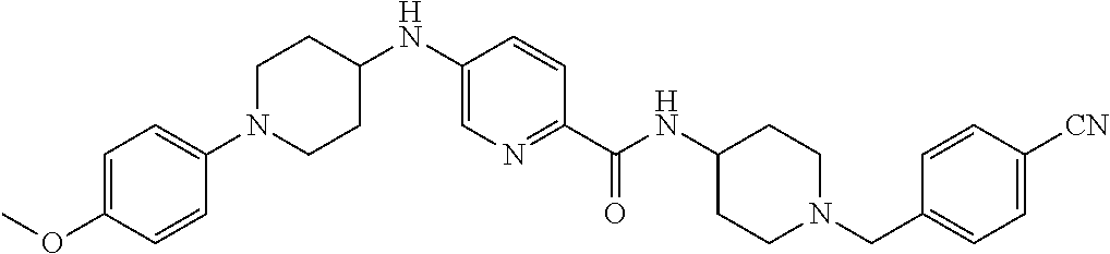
C1CC(NC2=CN=C(C(=O)NC3CCN(CC4=CC=C([CN])C=C4)CC3)C=C2)CCN1C1=CC=C(OC)C=C1
